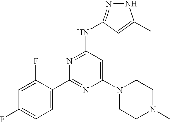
C1=C(F)C=C(F)C(C2=NC(N3CCN(C)CC3)=CC(NC3=NNC(C)=C3)=N2)=C1
